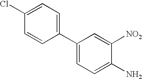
C1(C2=CC=C(N)C([NO2])=C2)=CC=C(Cl)C=C1
